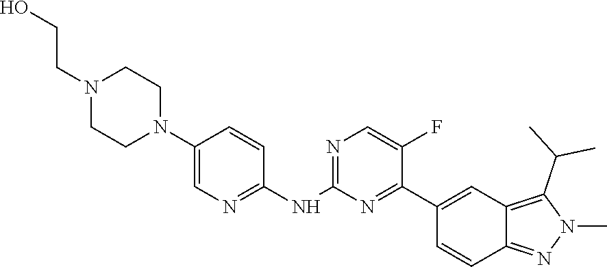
N1(CCO)CCN(C2=CN=C(NC3=NC=C(F)C(C4=CC5=C(C(C)C)N(C)N=C5C=C4)=N3)C=C2)CC1
